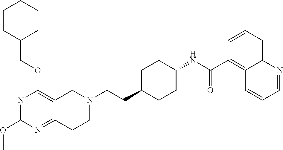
C12=NC(OC)=NC(OCC3CCCCC3)=C1CN(CCC1CCC(NC(C3=C4C(=CC=C3)N=CC=C4)=O)CC1)CC2
